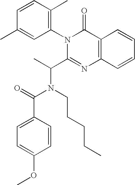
C1=CC(C)=C(N2C(C(C)N(CCCCC)C(=O)C3=CC=C(OC)C=C3)=NC3=C(C2=O)C=CC=C3)C=C1C
